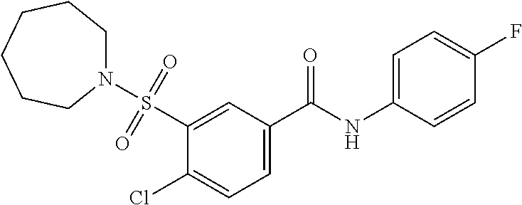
C1=C(C(NC2=CC=C(F)C=C2)=O)C=C(S(=O)(=O)N2CCCCCC2)C(Cl)=C1
